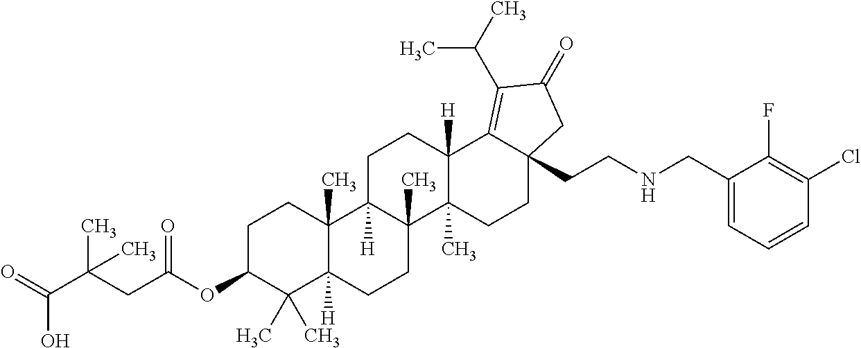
C1C(OC(CC(C(O)=O)(C)C)=O)C(C)(C)C2([H])C(C)(C1)C1([H])C(C)(CC2)C2(C)C([H])(CC1)C1=C(C(C)C)C(=O)CC1(CCNCC1=CC=CC(Cl)=C1F)CC2
